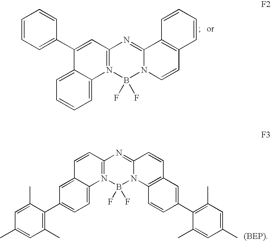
C1(C2=CC=CC=C2)=CC2=N(C3=CC=CC=C13)B(F)(F)N1C(=N2)C2=C(C=C1)C=CC=C2.C1=CC2=N(C3=CC=C(C4=C(C)C=C(C)C=C4C)C=C13)B(F)(F)N1C(=N2)C=CC2=C1C=CC(C1=C(C)C=C(C)C=C1C)=C2
